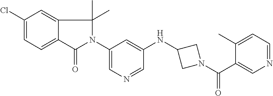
C1(Cl)=CC=C2C(=C1)C(C)(C)N(C1=CN=CC(NC3CN(C(C4=CN=CC=C4C)=O)C3)=C1)C2=O
